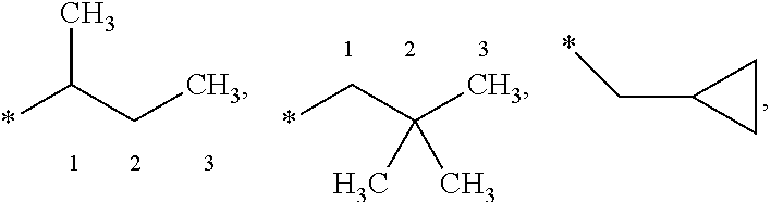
*C(CC)C.*CC(C)(C)C.C1C(C*)C1
